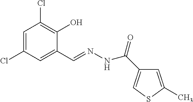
C1=C(Cl)C=C(C=NNC(=O)C2=CSC(C)=C2)C(O)=C1Cl
